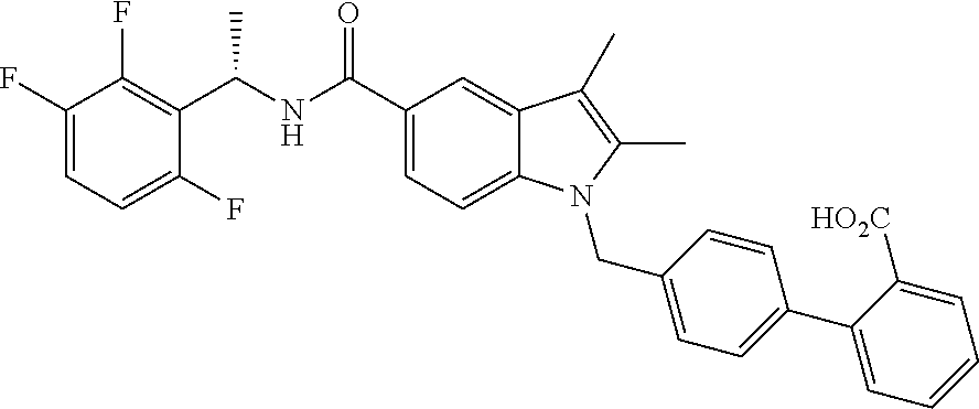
C1(F)=CC=C(F)C(C(NC(C2=CC=C3C(=C2)C(C)=C(C)N3CC2=CC=C(C3=CC=CC=C3[HO2C])C=C2)=O)C)=C1F
